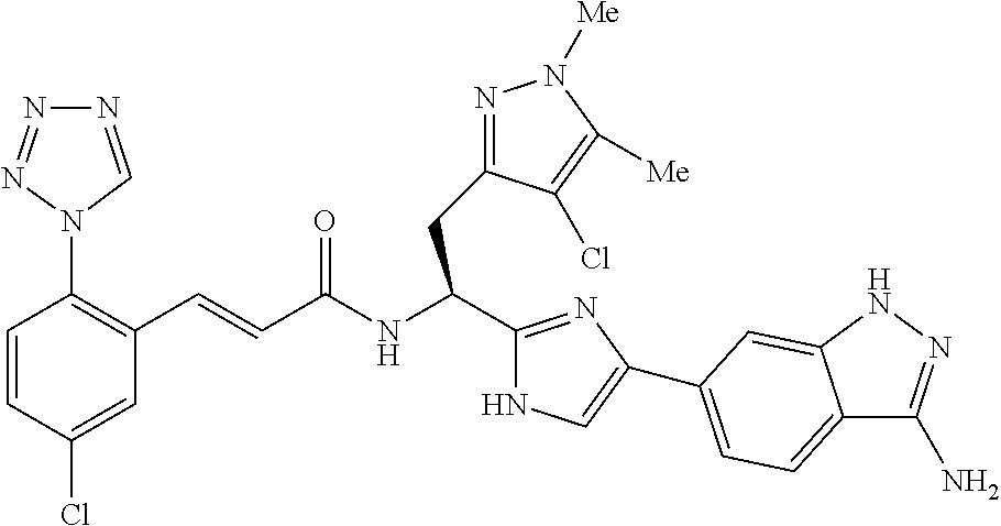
C1(Cl)=CC(C=CC(NC(C2=NC(C3=CC=C4C(N)=NNC4=C3)=CN2)CC2=NN([Me])C([Me])=C2Cl)=O)=C(N2C=NN=N2)C=C1
